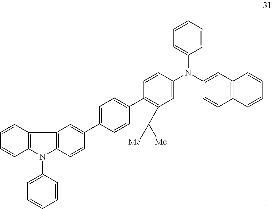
C12=CC=C(C3=CC4=C(N(C5=CC=CC=C5)C5=C4C=CC=C5)C=C3)C=C1C([Me])([Me])C1=C2C=CC(N(C2=CC3=C(C=C2)C=CC=C3)C2=CC=CC=C2)=C1
